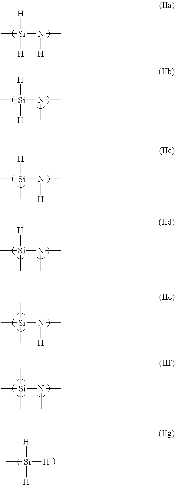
[H][Si](N([H])C)(C)[H].[H][Si](N(C)C)(C)[H].[H][Si](N([H])C)(C)C.[H][Si](N(C)C)(C)C.C[Si](N([H])C)(C)C.C[Si](N(C)C)(C)C.[H][Si]([H])(C)[H]
